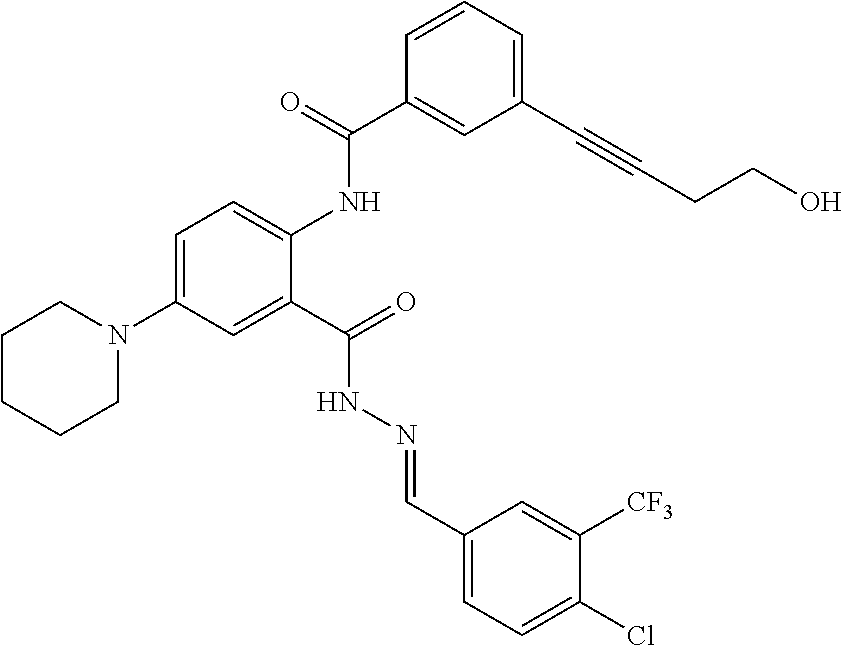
C1(C(=O)NC2=CC=C(N3CCCCC3)C=C2C(=O)NN=CC2=CC=C(Cl)C([CF3])=C2)=CC(C#CCCO)=CC=C1
